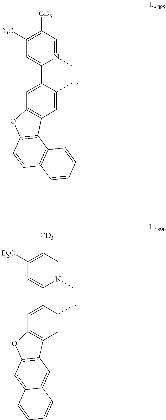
N1(C)=CC([CD3])=C([D3C])C=C1C1=CC2=C(C=C1C)C1=C(O2)C=CC2=C1C=CC=C2.N1(C)=CC([CD3])=C([D3C])C=C1C1=CC2=C(C=C1C)C1=C(O2)C=C2C(=C1)C=CC=C2
